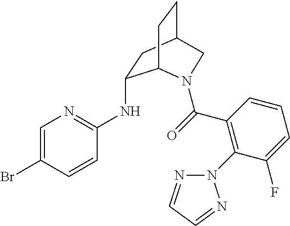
BrC1=CN=C(NC2CC3CCC2N(C(=O)C2=C(N4N=CC=N4)C(F)=CC=C2)C3)C=C1
